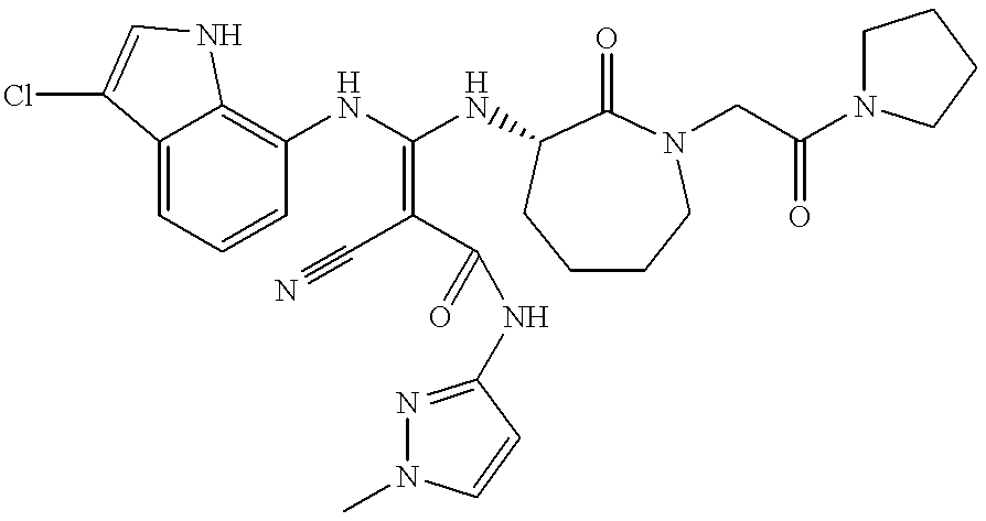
C12=CC=CC(NC(NC3C(=O)N(CC(N4CCCC4)=O)CCCC3)=C(C#N)C(=O)NC3=NN(C)C=C3)=C1NC=C2Cl
